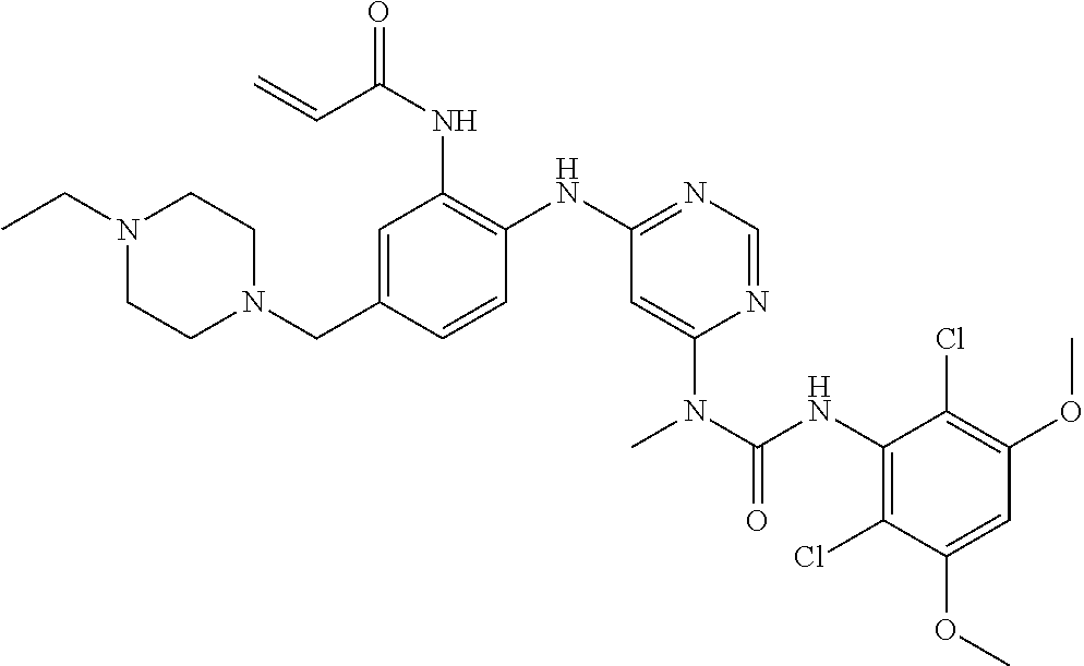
C1=C(CN2CCN(CC)CC2)C=CC(NC2=NC=NC(N(C(NC3=C(Cl)C(OC)=CC(OC)=C3Cl)=O)C)=C2)=C1NC(C=C)=O
